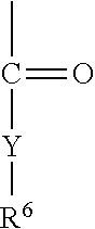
CC(=O)[Y][R6]
